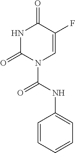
C1=CC=CC=C1NC(=O)N1C=C(F)C(=O)NC1=O
